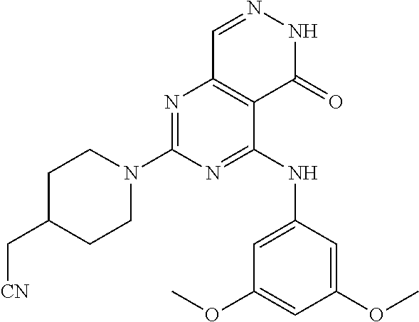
N1=C(N2CCC(C[CN])CC2)N=C(NC2=CC(OC)=CC(OC)=C2)C2=C1C=NNC2=O
